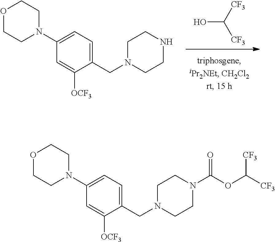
C1=C([OCF3])C(CN2CCNCC2)=CC=C1N1CCOCC1.[CF3]C([CF3])O.C1=C([OCF3])C(CN2CCN(C(OC([CF3])[CF3])=O)CC2)=CC=C1N1CCOCC1
